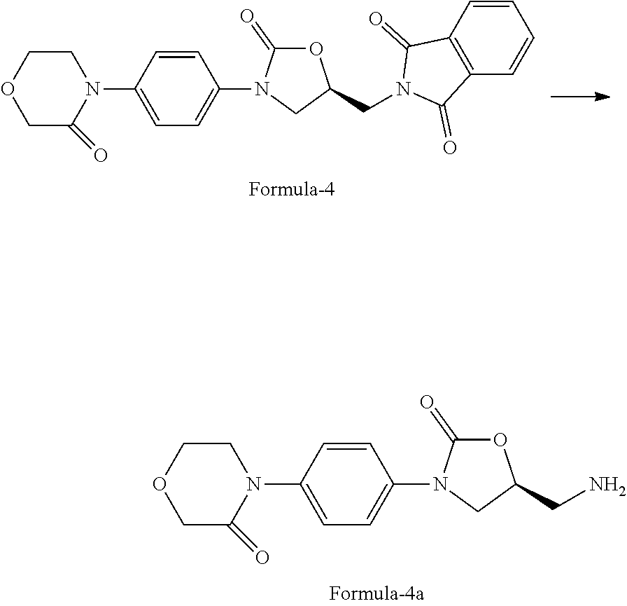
C1COCC(=O)N1C1=CC=C(N2C(=O)OC(CN3C(=O)C4=C(C3=O)C=CC=C4)C2)C=C1.C1COCC(=O)N1C1=CC=C(N2C(=O)OC(CN)C2)C=C1
